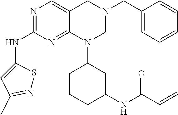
C1(CN2CC3=CN=C(NC4=CC(C)=NS4)N=C3N(C3CCCC(NC(=O)C=C)C3)C2)=CC=CC=C1
